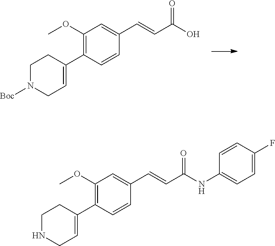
C1(OC)=C(C2=CCN([Boc])CC2)C=CC(C=CC(O)=O)=C1.C1(OC)=C(C2=CCNCC2)C=CC(C=CC(NC2=CC=C(F)C=C2)=O)=C1
